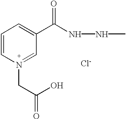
C1=C[N+](CC(=O)O)=CC(C(NNC)=O)=C1.[Cl-]
